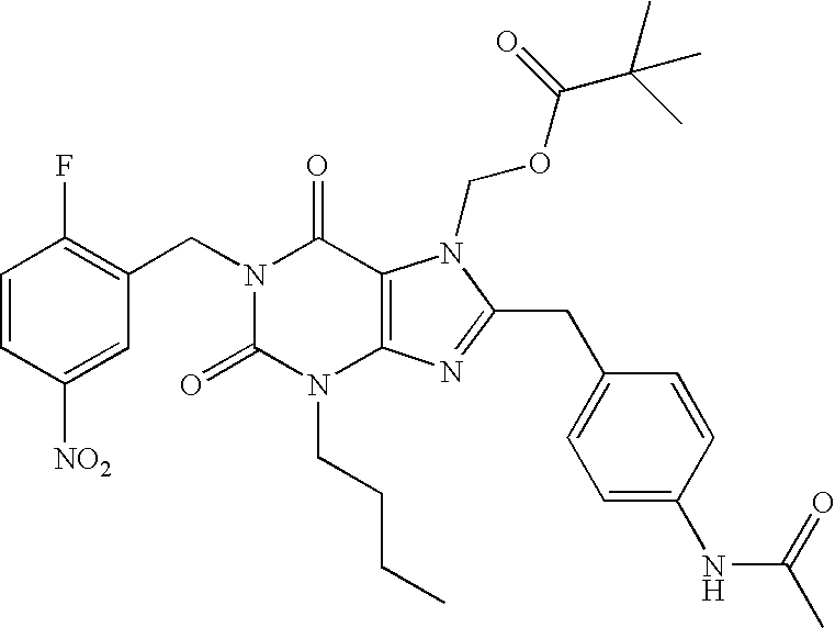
N1(CC2=C(F)C=CC([NO2])=C2)C(=O)N(CCCC)C2=C(C1=O)N(COC(=O)C(C)(C)C)C(CC1=CC=C(NC(=O)C)C=C1)=N2
